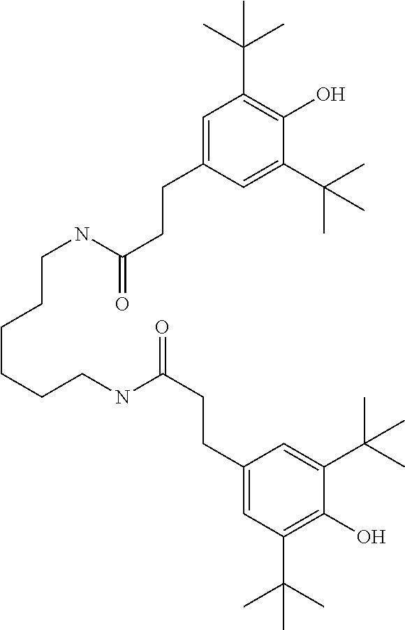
C1(CCC(NCCCCCCNC(CCC2=CC(C(C)(C)C)=C(O)C(C(C)(C)C)=C2)=O)=O)=CC(C(C)(C)C)=C(O)C(C(C)(C)C)=C1
